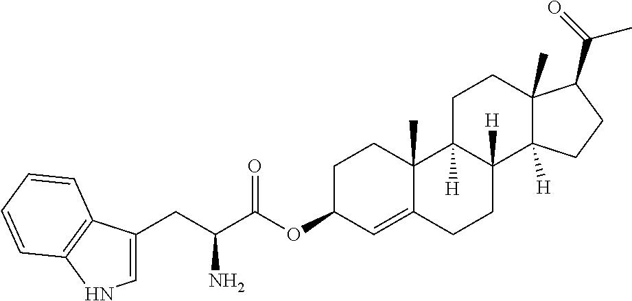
C(C(C(OC1C=C2C(C)(CC1)C1([H])C([H])(CC2)C2([H])C(C)(CC1)C(C(=O)C)CC2)=O)N)C1=CNC2=C1C=CC=C2
